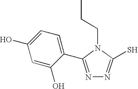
C(N1C(S)=NN=C1C1=CC=C(O)C=C1O)CC
